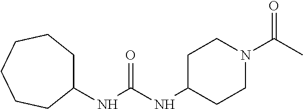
N(C(NC1CCN(C(=O)C)CC1)=O)C1CCCCCC1
